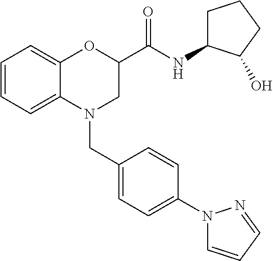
C1=CC=C2C(=C1)OC(C(NC1CCCC1O)=O)CN2CC1=CC=C(N2C=CC=N2)C=C1
